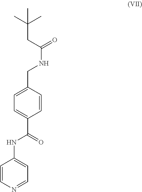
C1=CN=CC=C1NC(=O)C1=CC=C(CNC(CC(C)(C)C)=O)C=C1
